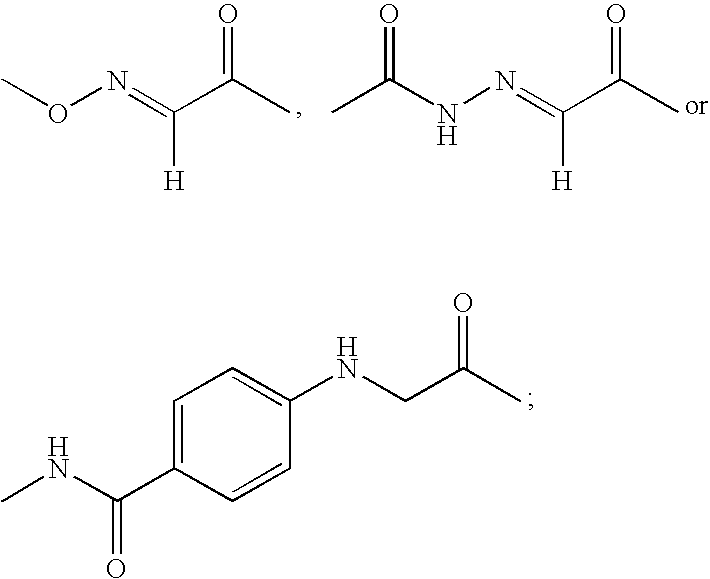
C(NN=C(C(C)=O)[H])(C)=O.CON=C(C(C)=O)[H].C1=C(C(NC)=O)C=CC(NCC(C)=O)=C1
